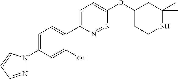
C1=C(N2N=CC=C2)C=C(O)C(C2=CC=C(OC3CCNC(C)(C)C3)N=N2)=C1
